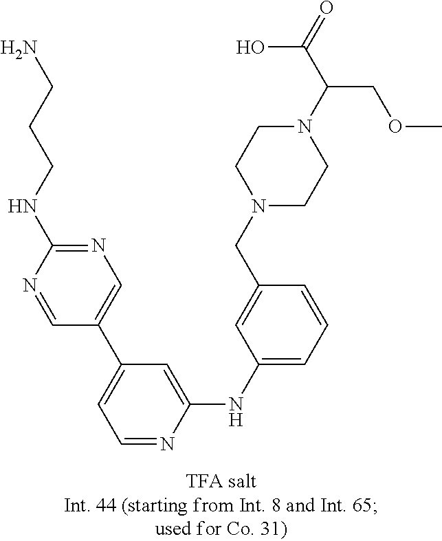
NCCCNC1=NC=C(C2=CC=NC(NC3=CC=CC(CN4CCN(C(C(=O)O)COC)CC4)=C3)=C2)C=N1
